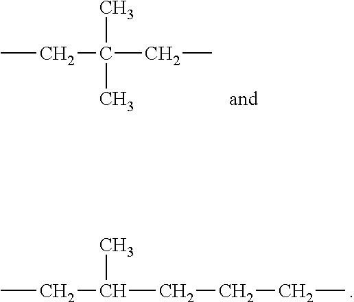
CCC(CCCC)C.CCC(C)(C)CC
